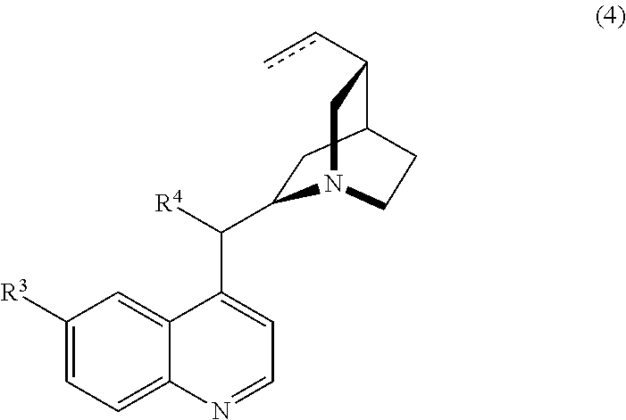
C1(C([R4])C2=CC=NC3=CC=C([R3])C=C23)CC2C(cc)CN1CC2
